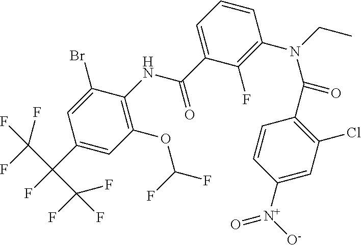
C1(C(F)(C(F)(F)F)C(F)(F)F)=CC(OC(F)F)=C(NC(=O)C2=CC=CC(N(C(C3=C(Cl)C=C([N+](=O)[O-])C=C3)=O)CC)=C2F)C(Br)=C1
